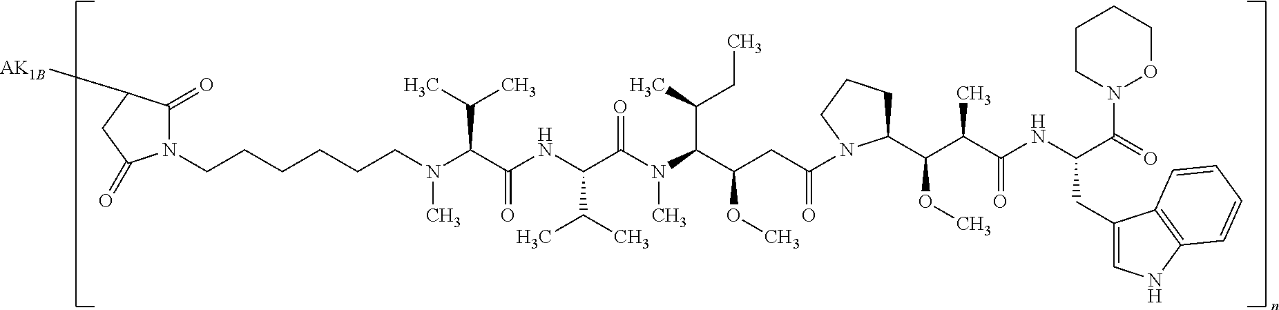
N(C(C(NC(C(C)C)C(N(C)C(C(C)CC)C(CC(=O)N1C(C(C(C(=O)NC(CC2=CNC3=C2C=CC=C3)C(=O)N2CCCCO2)C)OC)CCC1)OC)=O)=O)C(C)C)(C)CCCCCCN1C(=O)C([AK1B])CC1=O
